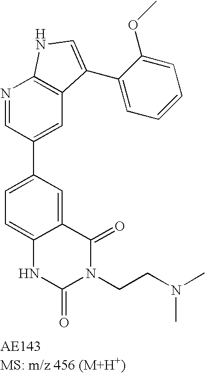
N1=CC(C2=CC=C3C(=C2)C(=O)N(CCN(C)C)C(=O)N3)=CC2=C1NC=C2C1=CC=CC=C1OC
